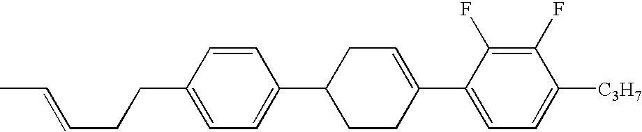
C1(F)=C(F)C(C2=CCC(C3=CC=C(CCC=CC)C=C3)CC2)=CC=C1[C3H7]
